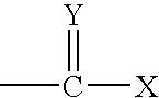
[Y]=C([X])C
